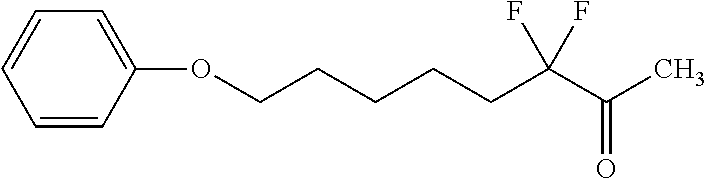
C(CCCCC(C(=O)C)(F)F)OC1=CC=CC=C1
